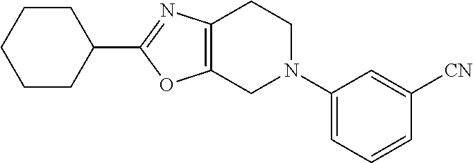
C1CC(C2=NC3=C(O2)CN(C2=CC=CC([CN])=C2)CC3)CCC1
